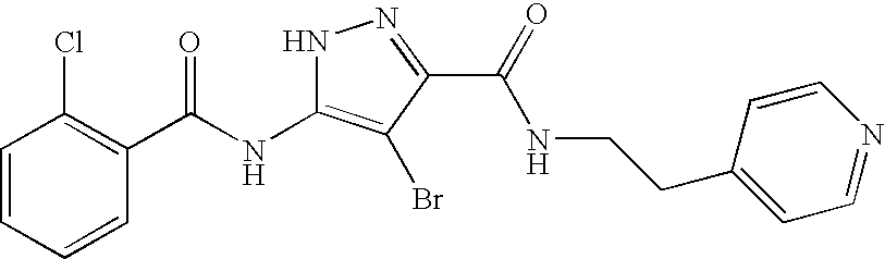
C1=CC=CC(C(NC2=C(Br)C(C(=O)NCCC3=CC=NC=C3)=NN2)=O)=C1Cl
